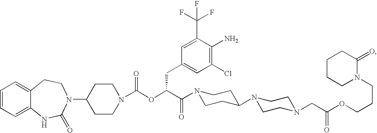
C1=CC=C2C(=C1)CCN(C1CCN(C(OC(C(=O)N3CCC(N4CCN(CC(OCCCN5C(=O)CCCC5)=O)CC4)CC3)CC3=CC(Cl)=C(N)C(C(F)(F)F)=C3)=O)CC1)C(=O)N2
